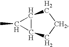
C12C(CCC1)C2C
